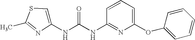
CC1=NC(NC(NC2=NC(OC3=CC=CC=C3)=CC=C2)=O)=CS1
